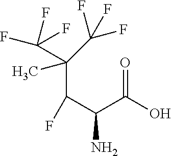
C(C(C(N)C(=O)O)F)(C(F)(F)F)(C(F)(F)F)C
